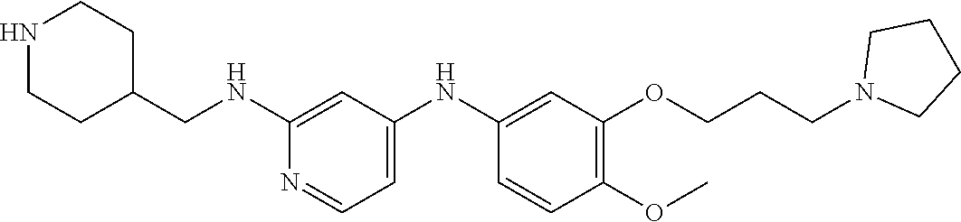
C1(NCC2CCNCC2)=CC(NC2=CC(OCCCN3CCCC3)=C(OC)C=C2)=CC=N1
